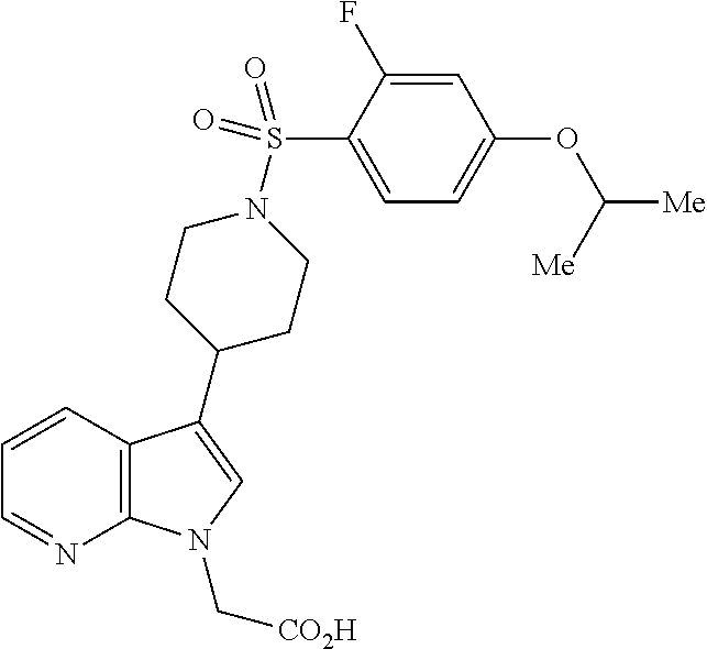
C12=C(C=CC=N1)C(C1CCN(S(C3=CC=C(OC([Me])[Me])C=C3F)(=O)=O)CC1)=CN2C[CO2H]
